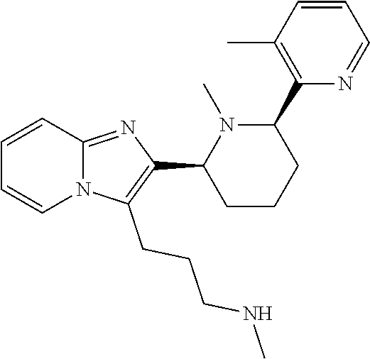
N12C(=NC(C3CCCC(C4=C(C)C=CC=N4)N3C)=C1CCCNC)C=CC=C2
